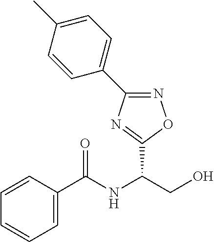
C1=CC(C(NC(CO)C2=NC(C3=CC=C(C)C=C3)=NO2)=O)=CC=C1
